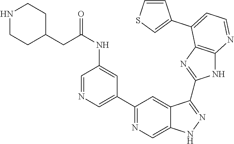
C1(C2=NC=C3C(=C2)C(C2=NC4=C(N2)N=CC=C4C2=CSC=C2)=NN3)=CN=CC(NC(CC2CCNCC2)=O)=C1
